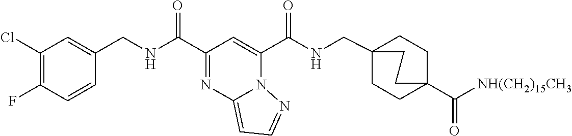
C1=CC(CNC(=O)C2=NC3=CC=NN3C(C(=O)NCC34CCC(C([NH(CH2)15CH3])=O)(CC3)CC4)=C2)=CC(Cl)=C1F
